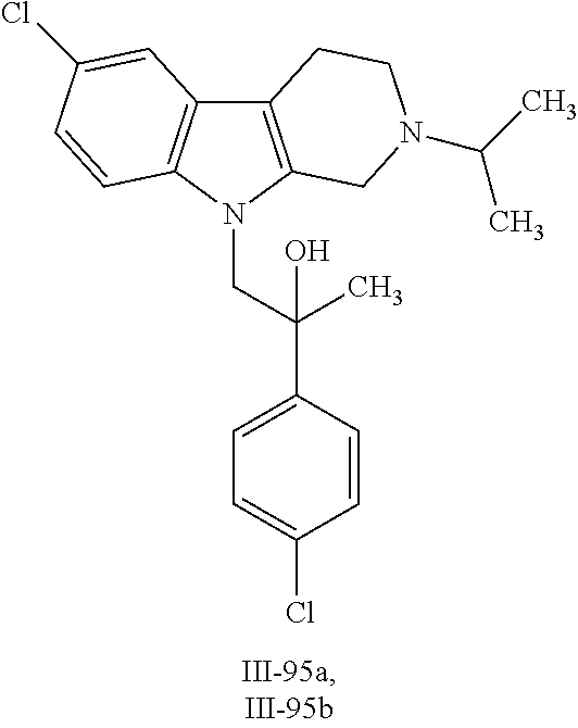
C12=C(N(CC(C3=CC=C(Cl)C=C3)(O)C)C3=C1C=C(Cl)C=C3)CN(C(C)C)CC2
